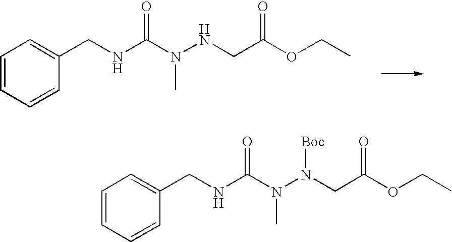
C1=CC=CC(CNC(=O)N(NCC(OCC)=O)C)=C1.C1=CC=CC(CNC(=O)N(N(CC(OCC)=O)[Boc])C)=C1
